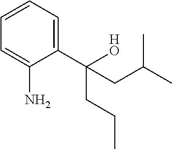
C1=CC=C(C(CCC)(CC(C)C)[HO])C(N)=C1
